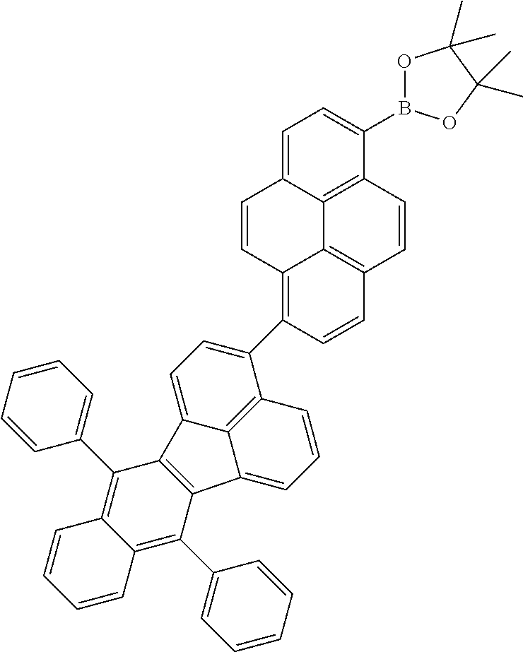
C1=CC=CC=C1C1=C2C(=C(C3=CC=CC=C3)C3=C1C1=CC=C(C4=C5C6=C(C=C4)C=CC4=C6C(=CC=C4B4OC(C)(C)C(C)(C)O4)C=C5)C4=C1C3=CC=C4)C=CC=C2
